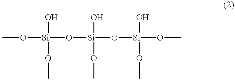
CO[Si](O)(OC)O[Si](O)(OC)O[Si](OC)(O)OC
